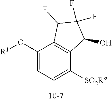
C1(O[R1])=CC=C([SO2Ra])C2=C1C(F)C(F)(F)C2O
